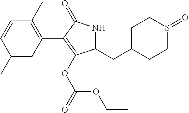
C1(C2=C(OC(OCC)=O)C(CC3CCS(=O)CC3)NC2=O)=C(C)C=CC(C)=C1
